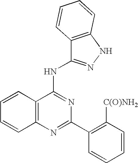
C12=C(N=C(C3=C([C(O)NH2])C=CC=C3)N=C1NC1=NNC3=C1C=CC=C3)C=CC=C2
